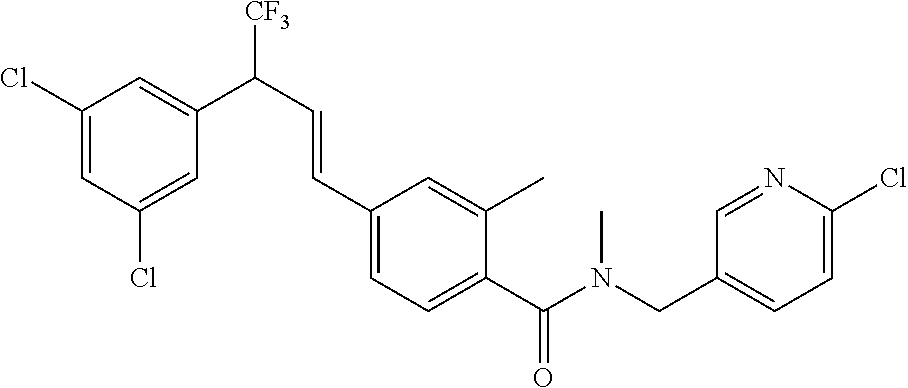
C1(Cl)=CC(Cl)=CC(C(C=CC2=CC=C(C(N(CC3=CC=C(Cl)N=C3)C)=O)C(C)=C2)[CF3])=C1
